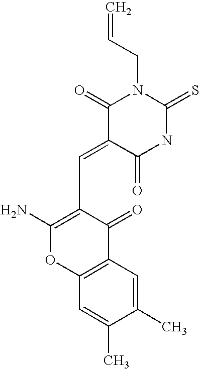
C=CCN1C(=O)C(=CC2=C(N)OC3=C(C2=O)C=C(C)C(C)=C3)C(=O)NC1=S
